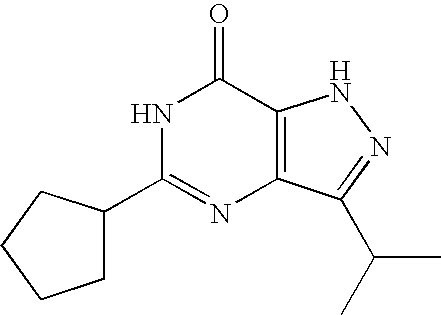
C1(C2=NC3=C(C(=O)N2)NN=C3C(C)C)CCCC1
